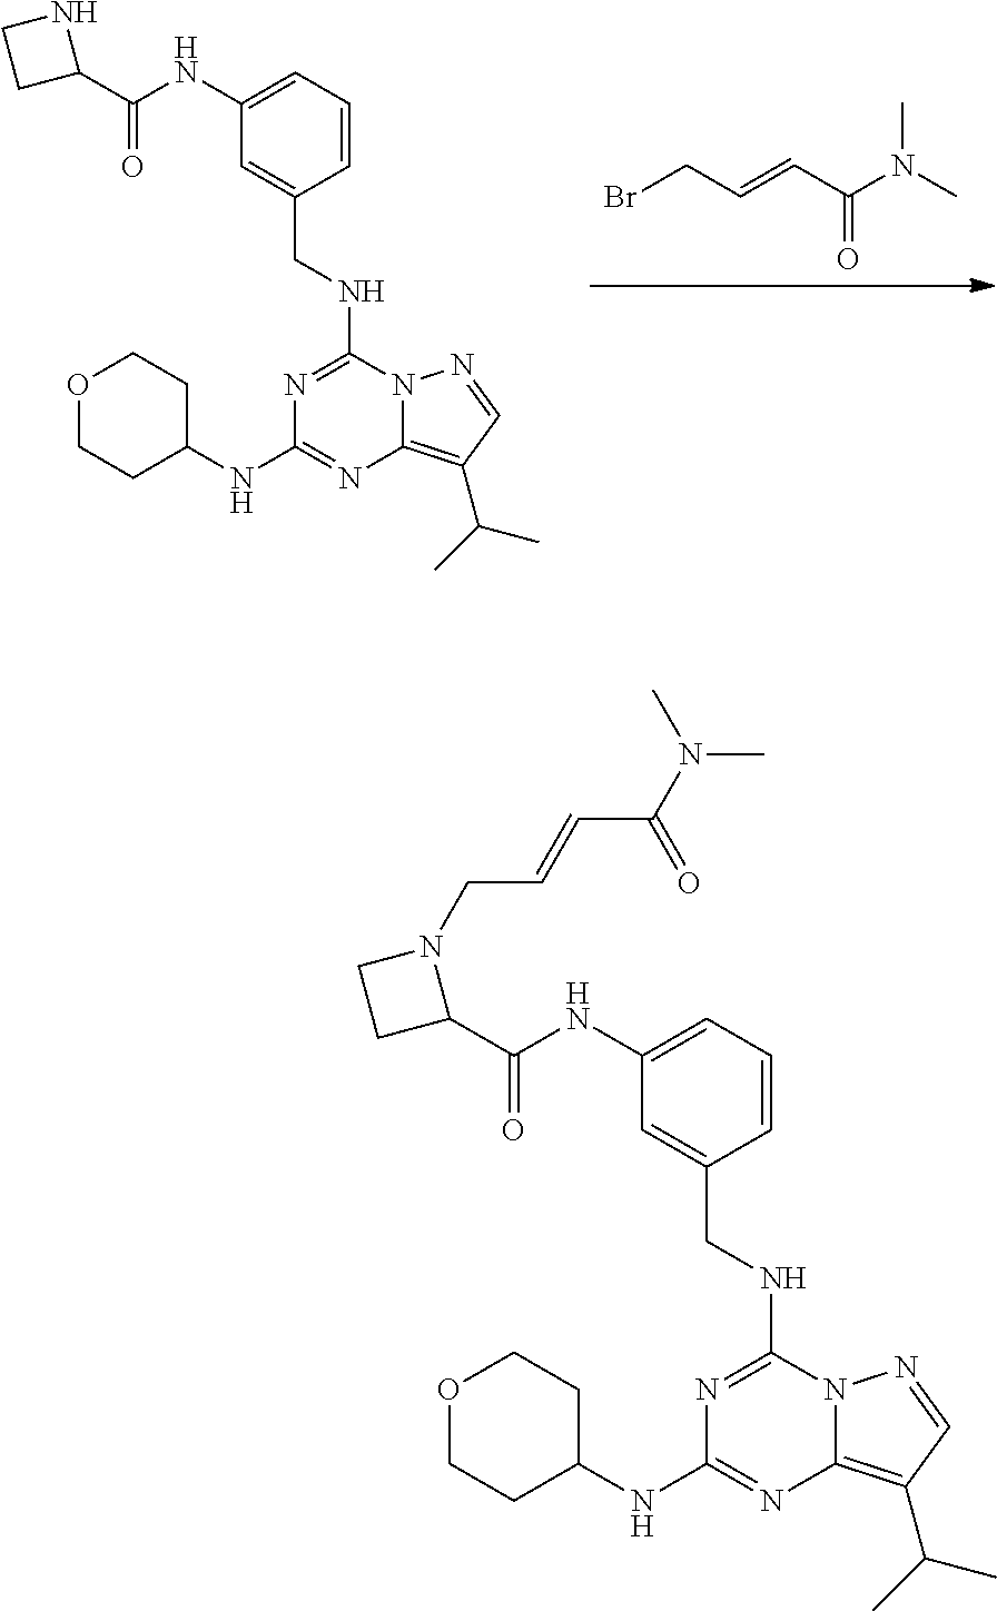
BrCC=CC(N(C)C)=O.N1=C(NCC2=CC(NC(C3NCC3)=O)=CC=C2)N2C(=C(C(C)C)C=N2)N=C1NC1CCOCC1.N1=C(NCC2=CC(NC(C3N(CC=CC(=O)N(C)C)CC3)=O)=CC=C2)N2C(=C(C(C)C)C=N2)N=C1NC1CCOCC1
